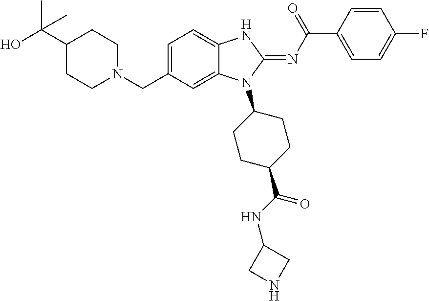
N1(CC2=CC=C3C(=C2)N(C2CCC(C(NC4CNC4)=O)CC2)C(=NC(C2=CC=C(F)C=C2)=O)N3)CCC(C(O)(C)C)CC1
